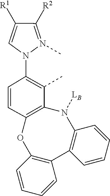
C1([R1])=CN(C2=C(C)C3=C(C=C2)OC2=C(C4=C(N3[LB])C=CC=C4)C=CC=C2)N(C)=C1[R2]
